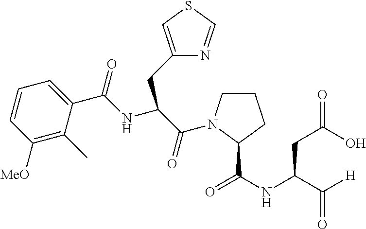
C1=CC([OMe])=C(C)C(C(=O)NC(CC2=CSC=N2)C(=O)N2CCCC2C(NC(C([H])=O)CC(=O)O)=O)=C1
